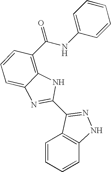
C1=CC=CC2=C1C(C1=NC3=CC=CC(C(=O)NC4=CC=CC=C4)=C3N1)=NN2
